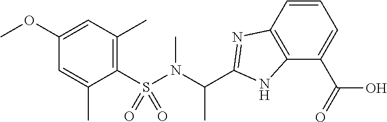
C1(S(N(C(C2=NC3=C(N2)C(C(O)=O)=CC=C3)C)C)(=O)=O)=C(C)C=C(OC)C=C1C
